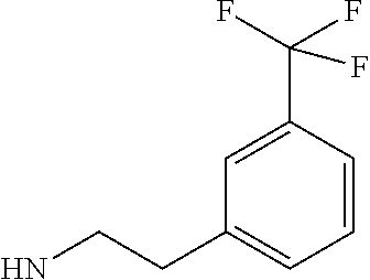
C1=CC(C(F)(F)F)=CC(CCN)=C1
